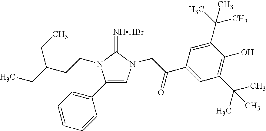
[NHHBr]=C1N(CCC(CC)CC)C(C2=CC=CC=C2)=CN1CC(C1=CC(C(C)(C)C)=C(O)C(C(C)(C)C)=C1)=O
